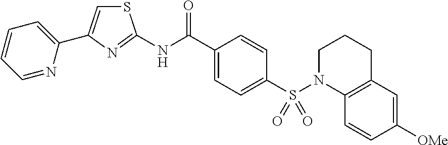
S1C=C(C2=CC=CC=N2)N=C1NC(C1=CC=C(S(N2C3=C(CCC2)C=C([OMe])C=C3)(=O)=O)C=C1)=O
